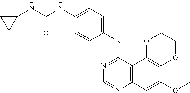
C12=C(C3=C(C=C1OC)N=CN=C3NC1=CC=C(NC(NC3CC3)=O)C=C1)OCCO2
